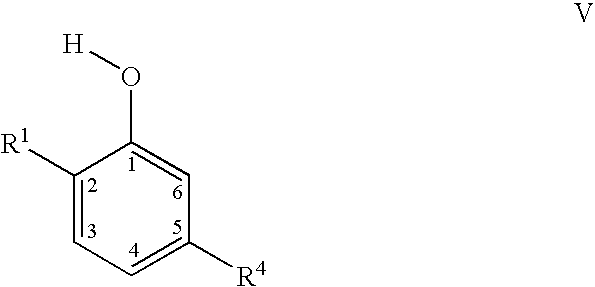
C1([R1])=CC=C([R4])C=C1O[H]
